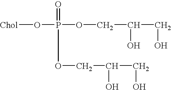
P(=O)(OCC(CO)O)(OCC(CO)O)O[Chol]
